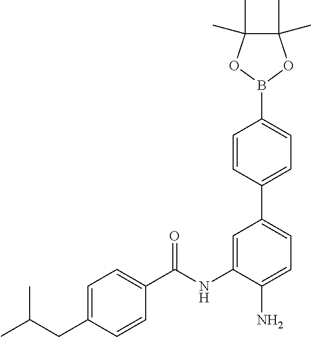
C1=C(CC(C)C)C=CC(C(NC2=CC(C3=CC=C(B4OC(C)(C)C(C)(C)O4)C=C3)=CC=C2N)=O)=C1
